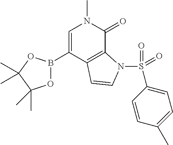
C1=C(B2OC(C)(C)C(C)(C)O2)C2=C(C(=O)N1C)N(S(=O)(=O)C1=CC=C(C)C=C1)C=C2
